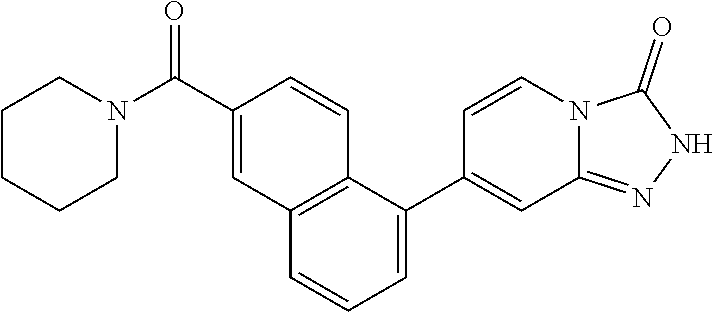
C1CCCCN1C(C1=CC2=C(C=C1)C(C1=CC3=NNC(=O)N3C=C1)=CC=C2)=O
